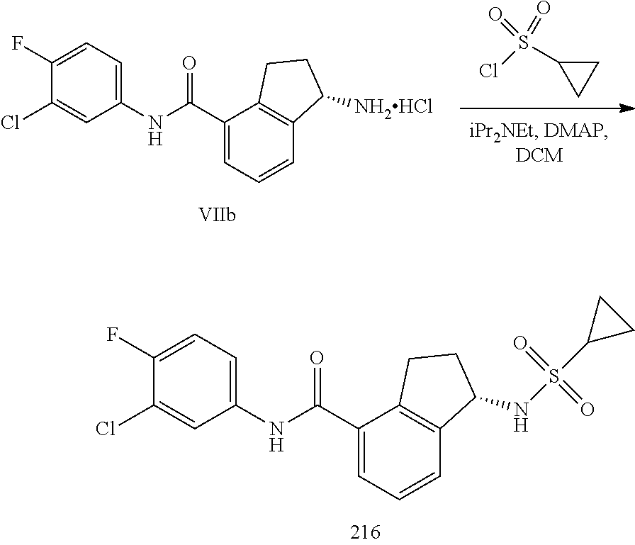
N(S(=O)(=O)C1CC1)C1C2=C(C(C(NC3=CC=C(F)C(Cl)=C3)=O)=CC=C2)CC1.ClS(=O)(=O)C1CC1.C1(Cl)=CC(NC(C2=CC=CC3=C2CCC3[NH2HCl])=O)=CC=C1F
